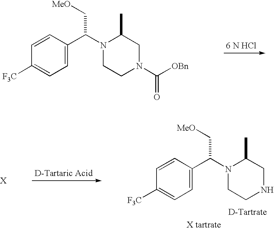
C1=C(C(N2CCN(C([OBn])=O)CC2C)C[MeO])C=CC([F3C])=C1.C1=C(C(N2CCNCC2C)C[MeO])C=CC([F3C])=C1
